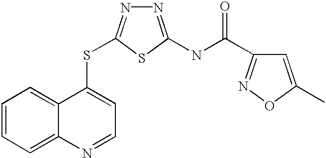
C12=CC=CC=C1C(SC1=NN=C(NC(=O)C3=NOC(C)=C3)S1)=CC=N2
